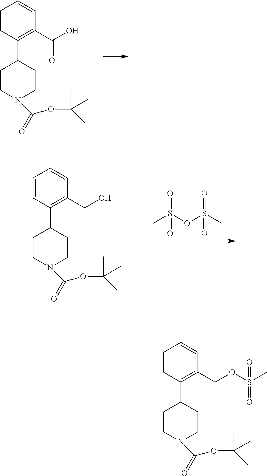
C1CN(C(OC(C)(C)C)=O)CCC1C1=C(C(O)=O)C=CC=C1.C1CN(C(OC(C)(C)C)=O)CCC1C1=C(CO)C=CC=C1.CS(OS(C)(=O)=O)(=O)=O.C1CN(C(OC(C)(C)C)=O)CCC1C1=C(COS(=O)(=O)C)C=CC=C1
